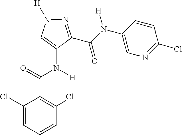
C1(Cl)=CC=CC(Cl)=C1C(=O)N([H])C1=CN([H])N=C1C(N(C1=CN=C(Cl)C=C1)[H])=O
